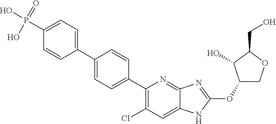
P(C1=CC=C(C2=CC=C(C3=C(Cl)C=C4C(=N3)N=C(OC3COC(CO)C3O)N4)C=C2)C=C1)(O)(O)=O
